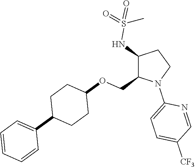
C1(NS(=O)(=O)C)C(COC2CCC(C3=CC=CC=C3)CC2)N(C2=CC=C([CF3])C=N2)CC1
